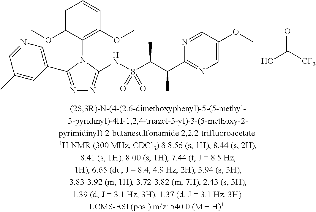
C1=C(OC)C(N2C(C3=CN=CC(C)=C3)=NN=C2NS(C(C(C2=NC=C(OC)C=N2)C)C)(=O)=O)=C(OC)C=C1.OC([CF3])=O
